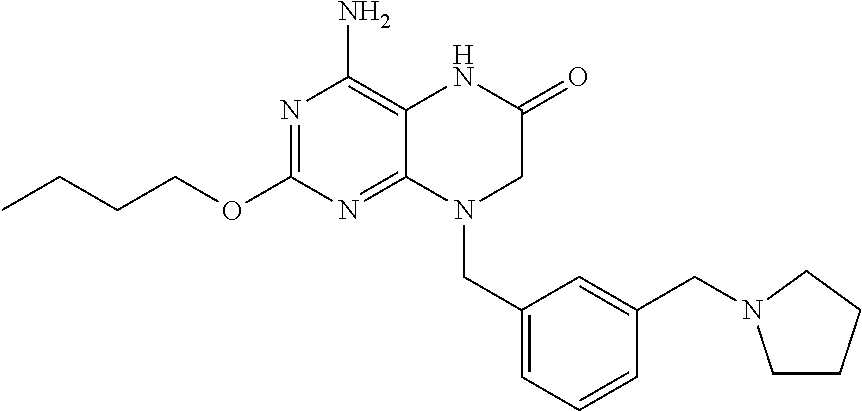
C1CCCN1CC1=CC(CN2C3=NC(OCCCC)=NC(N)=C3NC(=O)C2)=CC=C1
